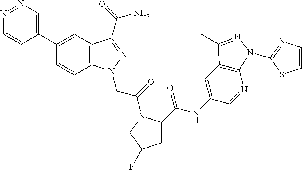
N1=NC=C(C2=CC3=C(C=C2)N(CC(=O)N2C(C(NC4=CC5=C(N=C4)N(C4=NC=CS4)N=C5C)=O)CC(F)C2)N=C3C(=O)N)C=C1
